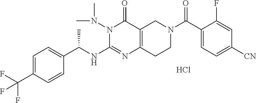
C1=C(C(F)(F)F)C=CC(C(NC2=NC3=C(C(=O)N2N(C)C)CN(C(=O)C2=CC=C([CN])C=C2F)CC3)C)=C1.Cl
